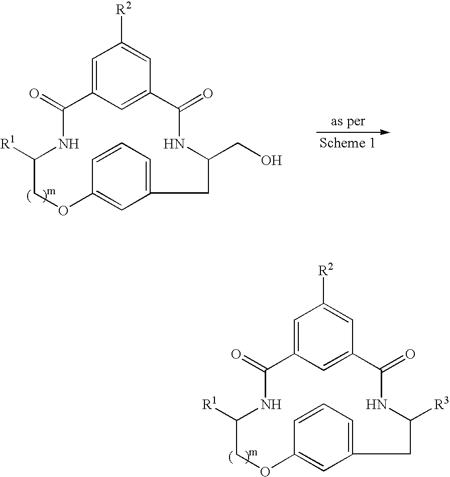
C12=CC=CC(=C1)OCC([R1])NC(=O)C1=CC([R2])=CC(=C1)C(=O)NC([R3])C2.C12=CC=CC(=C1)OCC([R1])NC(=O)C1=CC([R2])=CC(=C1)C(=O)NC(CO)C2
